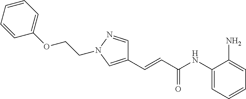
C1=CC=CC(OCCN2N=CC(C=CC(NC3=CC=CC=C3N)=O)=C2)=C1
